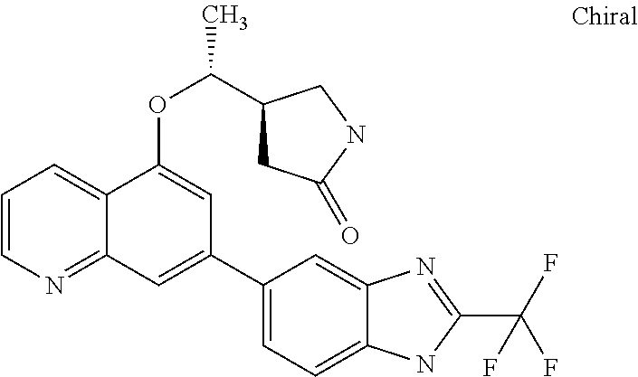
C1=CN=C2C(=C1)C(OC(C)C1CC(=O)NC1)=CC(C1=CC=C3C(=C1)N=C(C(F)(F)F)N3)=C2
